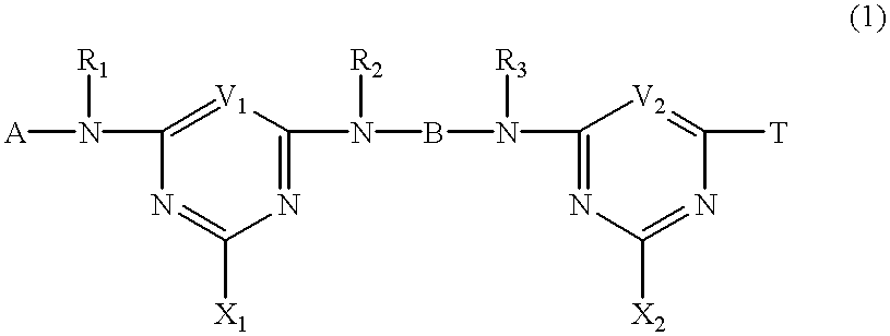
N1=C(N(BN(C2=NC([X2])=NC([T])=[V2]2)[R3])[R2])[V1]=C(N([A])[R1])N=C1[X1]
